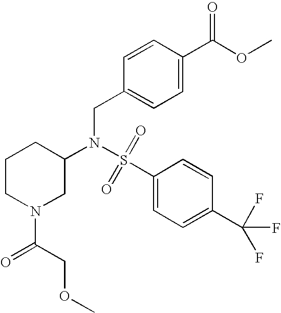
S(=O)(N(CC1=CC=C(C(OC)=O)C=C1)C1CN(C(=O)COC)CCC1)(C1=CC=C(C(F)(F)F)C=C1)=O
